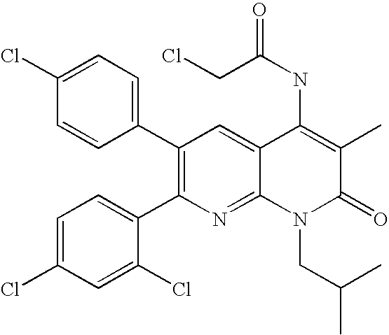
C1(Cl)=CC=C(C2=C(C3=CC=C(Cl)C=C3Cl)N=C3C(=C2)C(NC(=O)CCl)=C(C)C(=O)N3CC(C)C)C=C1
